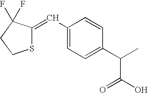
C1(C=C2SCCC2(F)F)=CC=C(C(C)C(O)=O)C=C1
